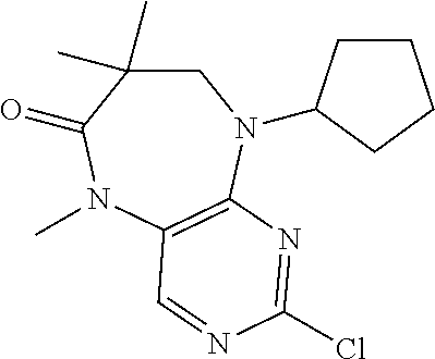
C1C(C)(C)C(=O)N(C)C2=C(N1C1CCCC1)N=C(Cl)N=C2
